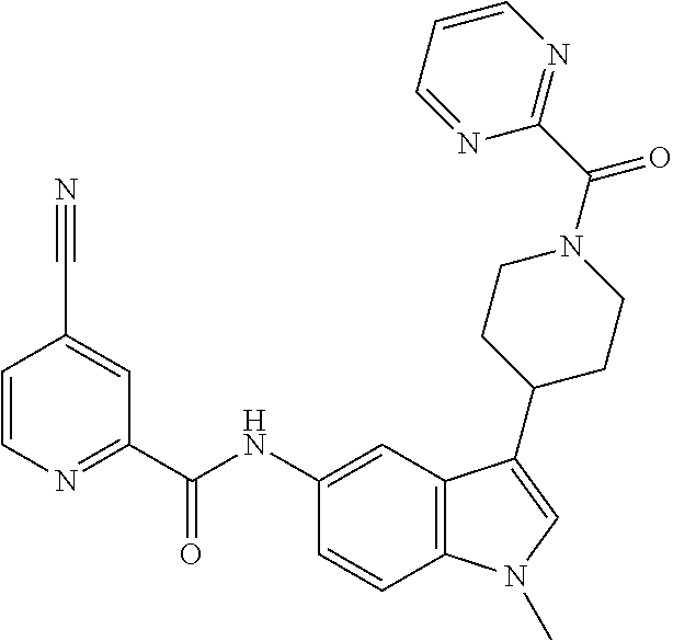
C1=CN=C(C(NC2=CC3=C(C=C2)N(C)C=C3C2CCN(C(C3=NC=CC=N3)=O)CC2)=O)C=C1C#N
